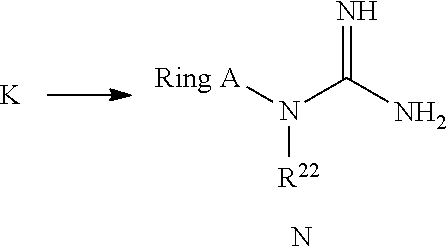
[K].[Ring A]N(C(N)=N)[R22].N
